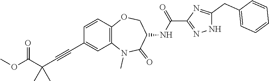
C1=CC2=C(C=C1C#CC(C(OC)=O)(C)C)N(C)C(=O)C(NC(=O)C1=NNC(CC3=CC=CC=C3)=N1)CO2
